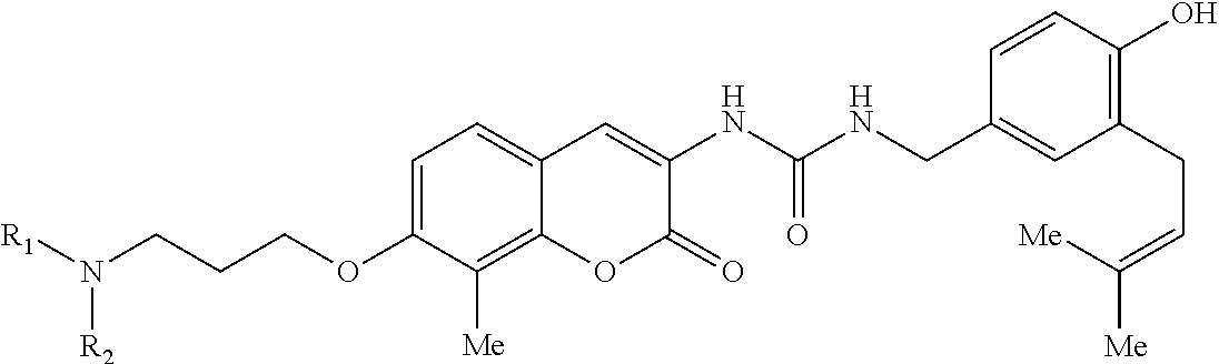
C1=C(OCCCN([R1])[R2])C([Me])=C2C(=C1)C=C(NC(NCC1=CC(CC=C([Me])[Me])=C(O)C=C1)=O)C(=O)O2
